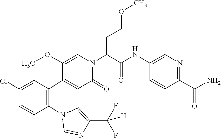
C1(Cl)=CC(C2=CC(=O)N(C(C(NC3=CN=C(C(N)=O)C=C3)=O)CCOC)C=C2OC)=C(N2C=NC(C(F)(F)[H])=C2)C=C1
